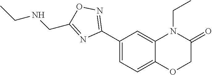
C1(C2=NOC(CNCC)=N2)=CC=C2C(=C1)N(CC)C(=O)CO2
